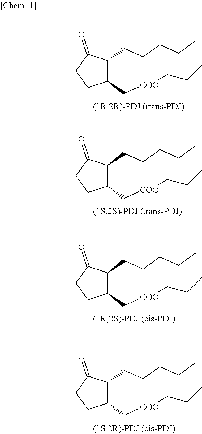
C1(C[COO]CCC)C(CCCCC)C(=O)CC1.C1(C[COO]CCC)C(CCCCC)C(=O)CC1.C1(C[COO]CCC)C(CCCCC)C(=O)CC1.C1(C[COO]CCC)C(CCCCC)C(=O)CC1
